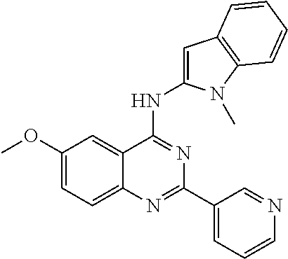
C1(OC)=CC=C2C(=C1)C(NC1=CC3=C(N1C)C=CC=C3)=NC(C1=CC=CN=C1)=N2
